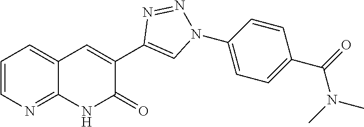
C1=CC=C2C(=N1)NC(=O)C(C1=CN(C3=CC=C(C(=O)N(C)C)C=C3)N=N1)=C2
